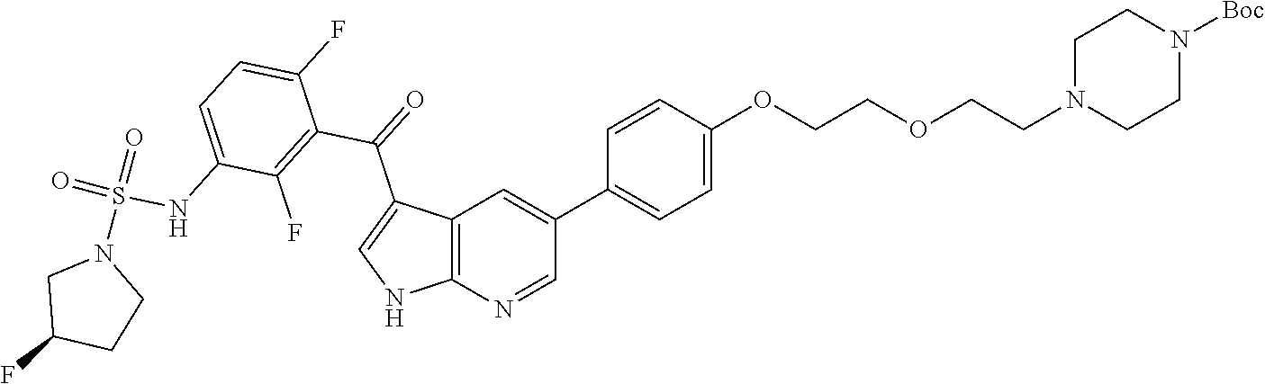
C12=C(N=CC(C3=CC=C(OCCOCCN4CCN([Boc])CC4)C=C3)=C1)NC=C2C(=O)C1=C(F)C(NS(=O)(=O)N2CC(F)CC2)=CC=C1F
